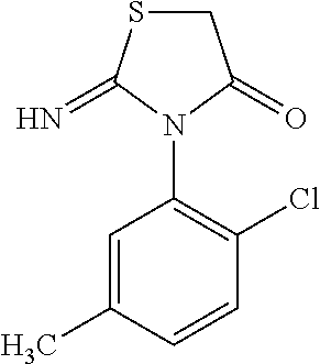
C1=C(C)C=CC(Cl)=C1N1C(=O)CSC1=N
